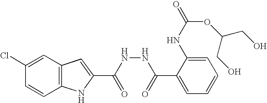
C12=C(C=C(Cl)C=C1)C=C(C(NNC(C1=CC=CC=C1NC(=O)OC(CO)CO)=O)=O)N2
